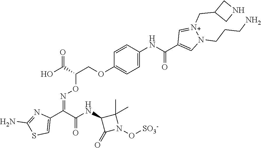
O(C(COC1=CC=C(NC(C2=CN(CCCN)[N+](CC3CNC3)=C2)=O)C=C1)C(=O)O)N=C(C(NC1C(=O)N(O[SO3-])C1(C)C)=O)C1=CSC(N)=N1
